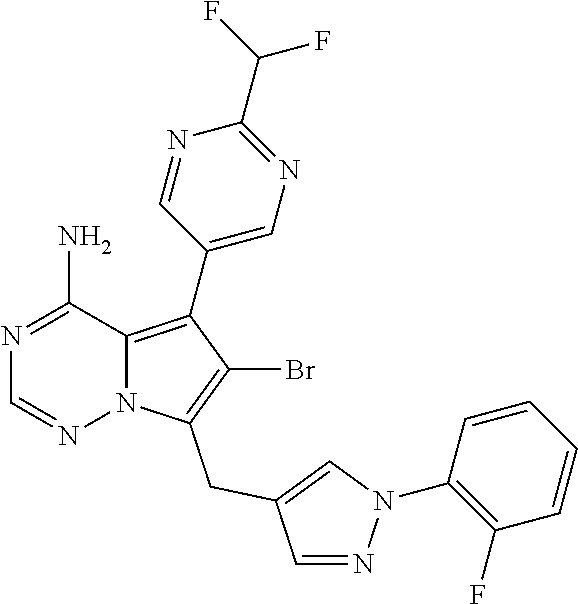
N1=C(N)C2=C(C3=CN=C(C(F)F)N=C3)C(Br)=C(CC3=CN(C4=C(F)C=CC=C4)N=C3)N2N=C1
